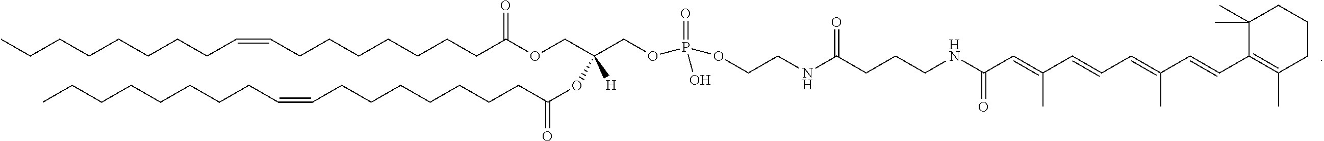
C(CCCCCCC=CCCCCCCCC(=O)OCC(COP(OCCNC(CCCNC(C=C(C=CC=C(C=CC1=C(C)CCCC1(C)C)C)C)=O)=O)(=O)O)([H])OC(CCCCCCCC=CCCCCCCCC)=O)C
